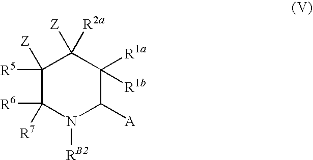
C1([R5])([Z])C([R6])([R7])N([RB2])C([A])C([R1b])([R1a])C1([Z])[R2a]
